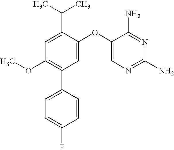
C1=C(C(C)C)C(OC2=CN=C(N)N=C2N)=CC(C2=CC=C(F)C=C2)=C1OC
